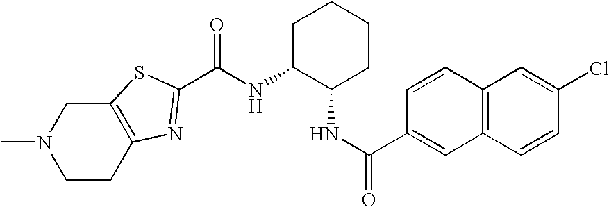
C(NC1C(NC(=O)C2=CC3=C(C=C2)C=C(Cl)C=C3)CCCC1)(=O)C1=NC2=C(CN(C)CC2)S1
